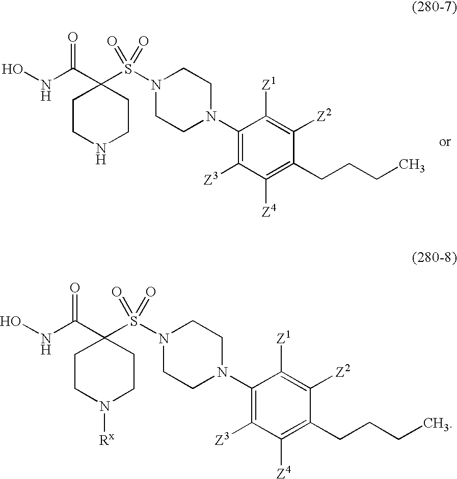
ONC(C1(S(N2CCN(C3=C([Z3])C([Z4])=C(CCCC)C([Z2])=C3[Z1])CC2)(=O)=O)CCNCC1)=O.ONC(C1(S(N2CCN(C3=C([Z3])C([Z4])=C(CCCC)C([Z2])=C3[Z1])CC2)(=O)=O)CCN([Rx])CC1)=O
